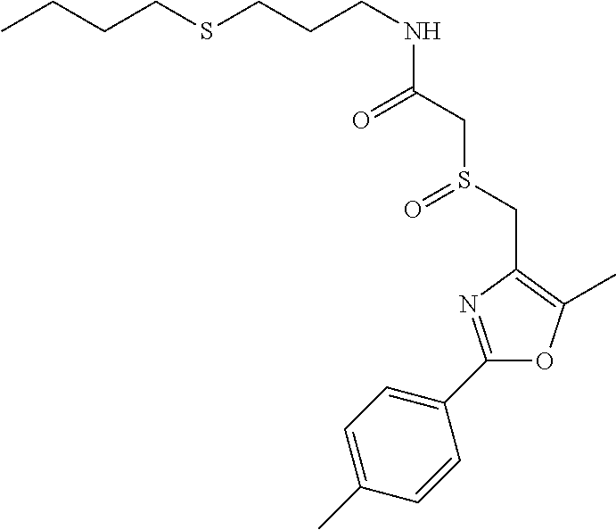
C(CNC(CS(CC1=C(C)OC(C2=CC=C(C)C=C2)=N1)=O)=O)CSCCCC
